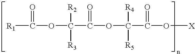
[R1]C(OC(C(OC(C(O[X])=O)([R4])[R5])=O)([R2])[R3])=O
